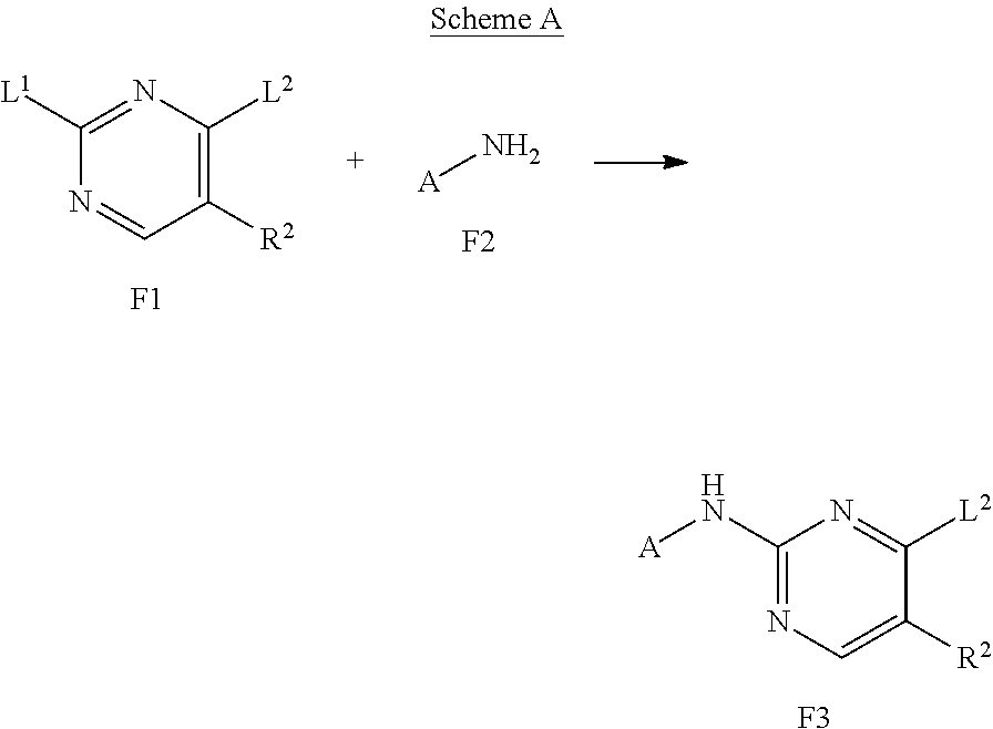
C1([R2])=CN=C(N[A])N=C1[L2].[F3].C1([R2])=C([L2])N=C([L1])N=C1.[F1].[A]N.[F2]
